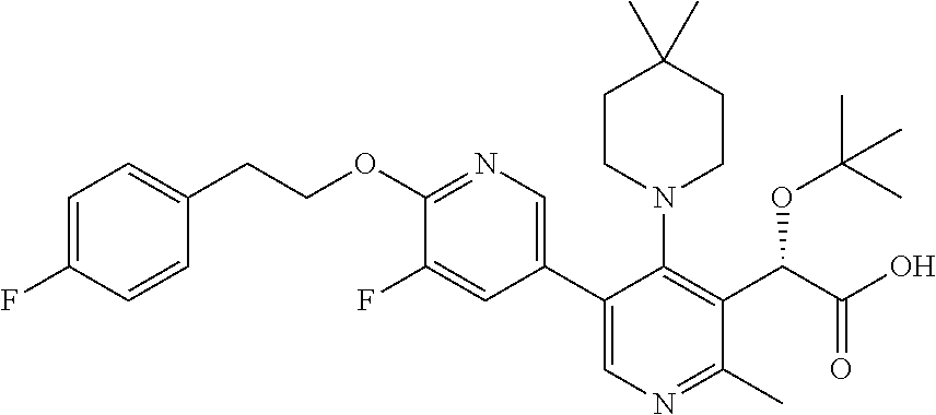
C1=C(F)C=CC(CCOC2=NC=C(C3=CN=C(C)C(C(C(O)=O)OC(C)(C)C)=C3N3CCC(C)(C)CC3)C=C2F)=C1
